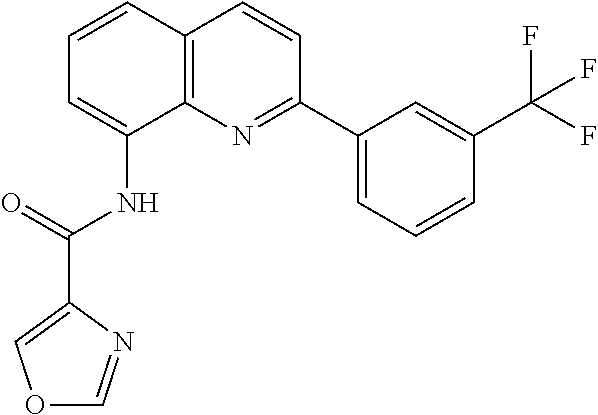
C1=CC2=C(C(NC(=O)C3=COC=N3)=C1)N=C(C1=CC=CC(C(F)(F)F)=C1)C=C2
